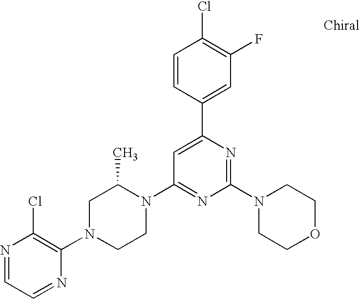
N1=CC=NC(N2CCN(C3=NC(N4CCOCC4)=NC(C4=CC(F)=C(Cl)C=C4)=C3)C(C)C2)=C1Cl
